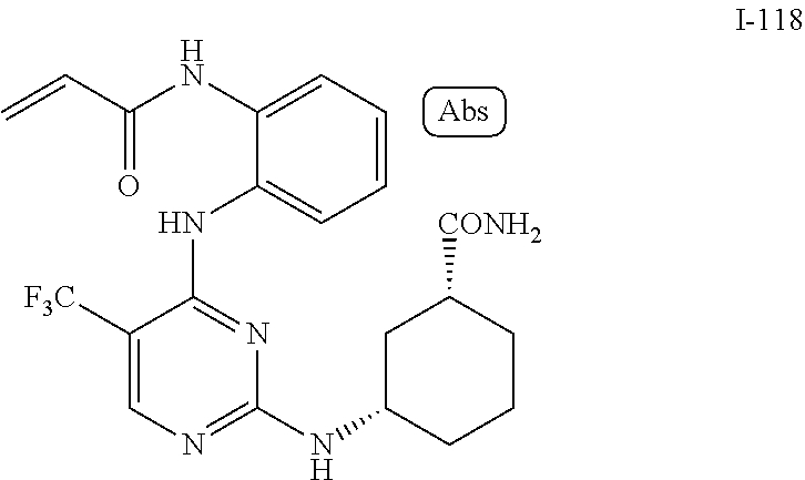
C=CC(NC1=CC=CC=C1NC1=NC(NC2CCCC([CONH2])C2)=NC=C1[F3C])=O
